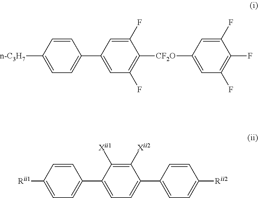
C1(C2=CC(F)=C([CF2O]C3=CC(F)=C(F)C(F)=C3)C(F)=C2)=CC=C([n-C3H7])C=C1.C1(C2=CC=C(C3=CC=C([Rii2])C=C3)C([Xii2])=C2[Xii1])=CC=C([Rii1])C=C1
